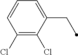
C1=CC(Cl)=C(Cl)C(CC)=C1
